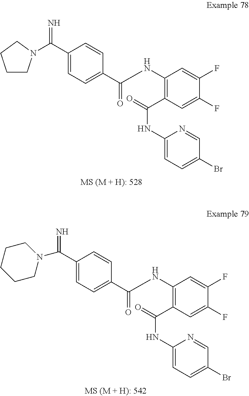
C(C1=CC=C(C(NC2=C(C(=O)NC3=CC=C(Br)C=N3)C=C(F)C(F)=C2)=O)C=C1)(=N)N1CCCC1.C(C1=CC=C(C(NC2=C(C(=O)NC3=CC=C(Br)C=N3)C=C(F)C(F)=C2)=O)C=C1)(=N)N1CCCCC1
